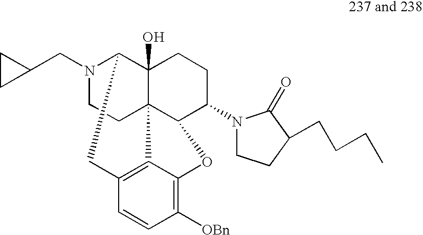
N1(CC2CC2)CCC23C4(O)C1CC1=C2C(=C([OBn])C=C1)OC3C(N1CCC(CCCC)C1=O)CC4
